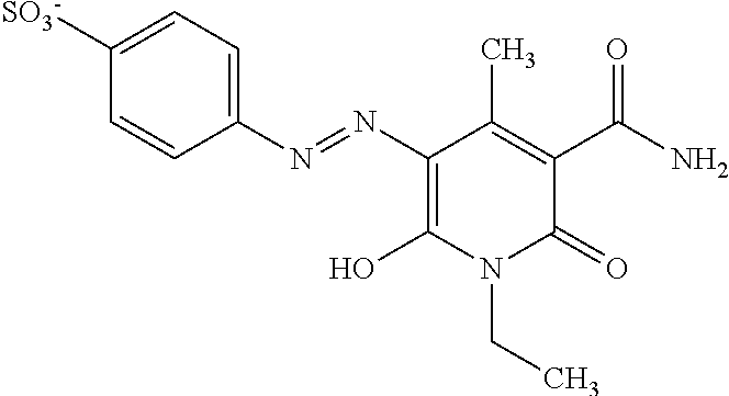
C1(N=NC2=CC=C([SO3-])C=C2)=C(O)N(CC)C(=O)C(C(N)=O)=C1C
